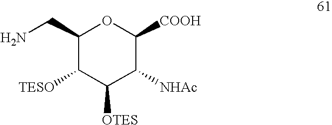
C1(CN)C([TESO])C([OTES])C([NHAc])C([COOH])O1
